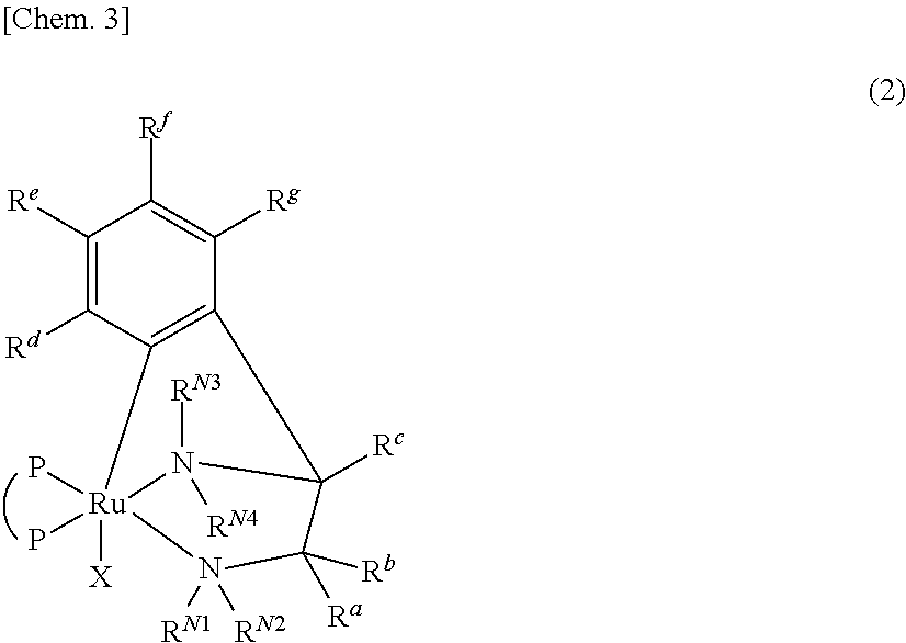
C1([Re])=C([Rd])C2=C(C([Rg])=C1[Rf])C1([Rc])N([RN3])([RN4])[Ru]2(P)(P)([X])N([RN1])([RN2])C1([Ra])[Rb]
